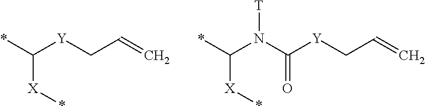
[Y](CC=C)C(*)[X]*.C([X]*)(N(C(=O)[Y]CC=C)[T])*
